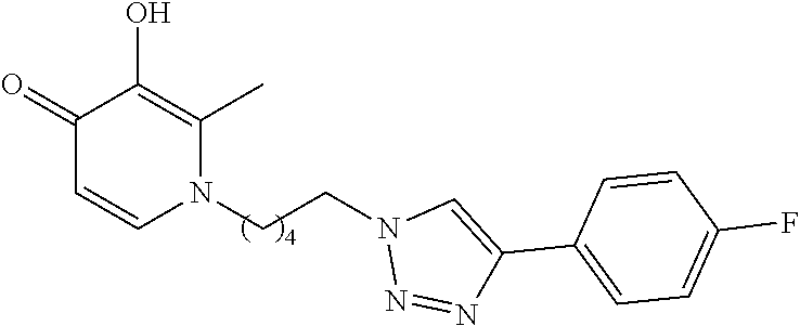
C1(=O)C=CN(CCN2N=NC(C3=CC=C(F)C=C3)=C2)C(C)=C1O
